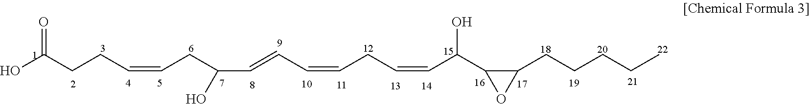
OC(CCC=CCC(C=CC=CCC=CC(C1C(CCCCC)O1)O)O)=O
